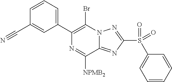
C1=CC=C(C2=C(Br)N3C(=NC(S(=O)(C4=CC=CC=C4)=O)=N3)C([NPMB2])=N2)C=C1C#N
